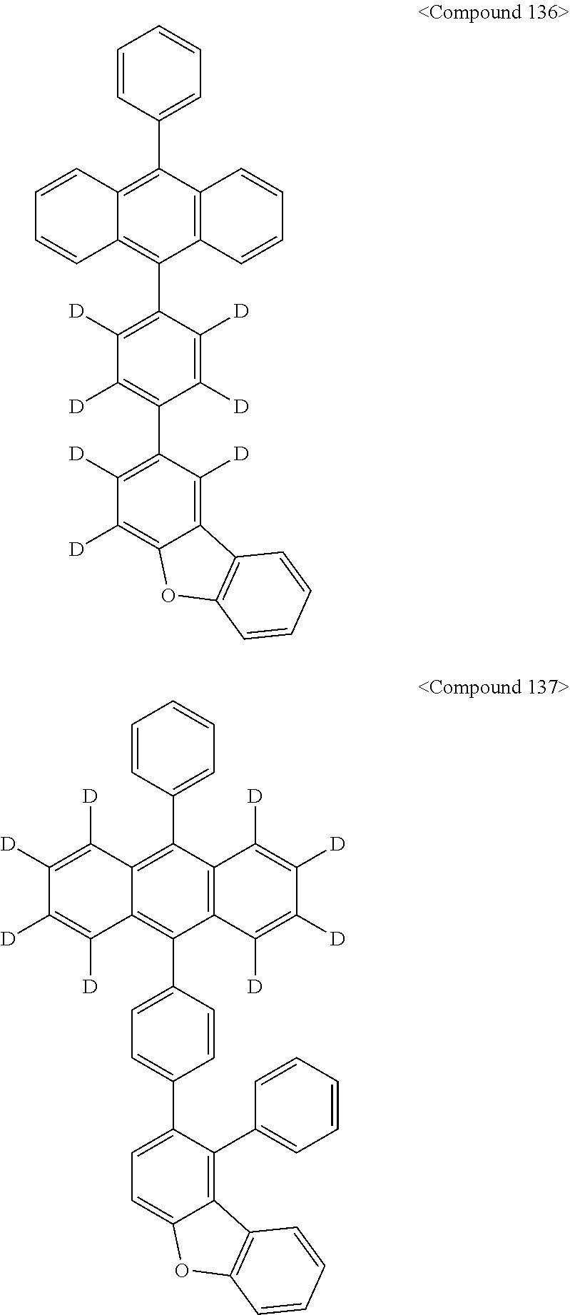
C1=CC(C2=C3C(=C(C4=CC=C(C5=CC=C6C(=C5C5=CC=CC=C5)C5=C(O6)C=CC=C5)C=C4)C4=C2C([D])=C([D])C([D])=C4[D])C([D])=C([D])C([D])=C3[D])=CC=C1.C1=CC(C2=C3C(=C(C4=C([D])C([D])=C(C5=C([D])C([D])=C6C(=C5[D])C5=C(O6)C=CC=C5)C([D])=C4[D])C4=C2C=CC=C4)C=CC=C3)=CC=C1
